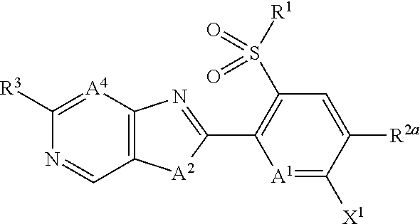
C1(S([R1])(=O)=O)=C(C2=NC3=C([A2]2)C=NC([R3])=[A4]3)[A1]=C([X1])C([R2a])=C1
